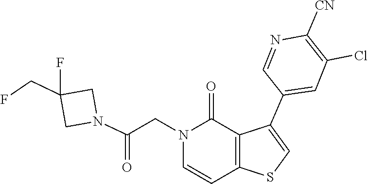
C1=NC([CN])=C(Cl)C=C1C1=CSC2=C1C(=O)N(CC(N1CC(CF)(F)C1)=O)C=C2
